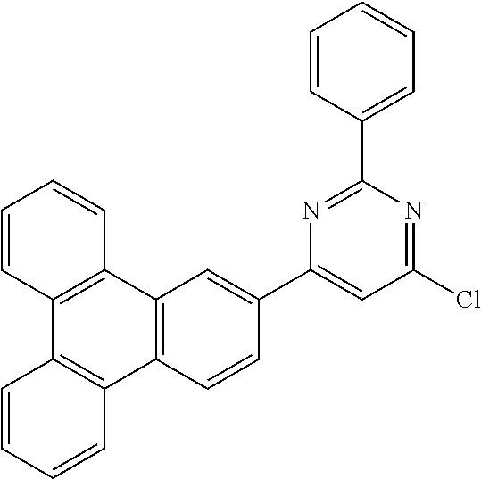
C1=CC2=C(C=C1)C1=C(C3=C2C=CC=C3)C=CC(C2=CC(Cl)=NC(C3=CC=CC=C3)=N2)=C1
